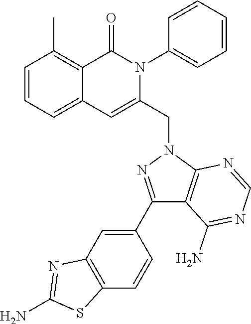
C1=CC=C2C(=C1C)C(=O)N(C1=CC=CC=C1)C(CN1N=C(C3=CC4=C(C=C3)SC(N)=N4)C3=C1N=CN=C3N)=C2
